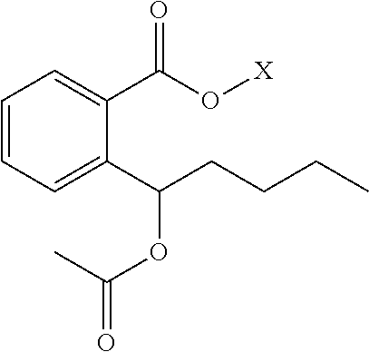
C1=CC=C(C(CCCC)OC(=O)C)C(C(O[X])=O)=C1
